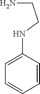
C1(NCCN)=CC=CC=C1
